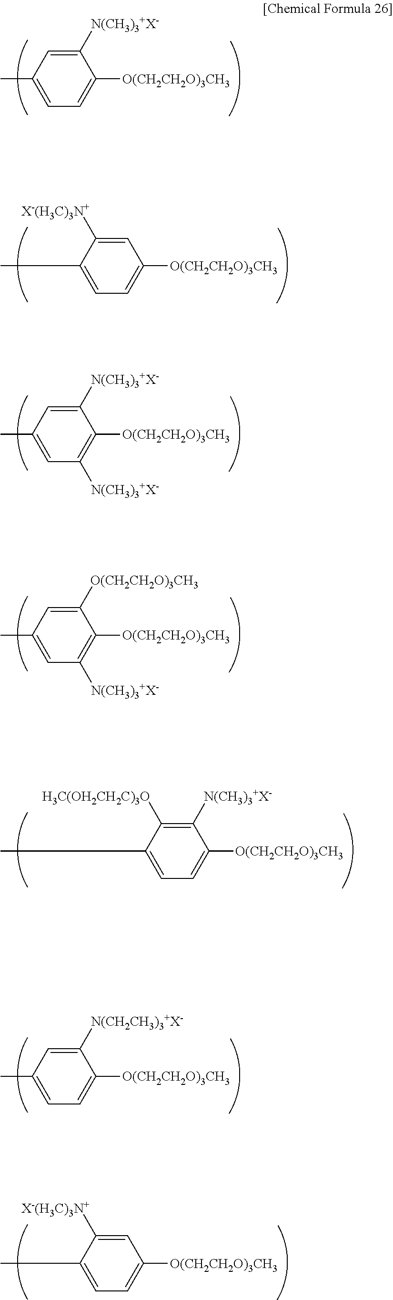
C1([N(CH3)3+X-])=CC(C)=CC=C1[O(CH2CH2O)3CH3].C1=C([X-(H3C)3N+])C(C)=CC=C1[O(CH2CH2O)3CH3].C1([N(CH3)3+X-])=CC(C)=CC([N(CH3)3+X-])=C1[O(CH2CH2O)3CH3].C1([O(CH2CH2O)3CH3])=CC(C)=CC([N(CH3)3+X-])=C1[O(CH2CH2O)3CH3].C1([N(CH3)3+X-])=C([H3C(OH2CH2C)3O])C(C)=CC=C1[O(CH2CH2O)3CH3].C1([N(CH2CH3)3+X-])=CC(C)=CC=C1[O(CH2CH2O)3CH3].C1=C([X-(H3C)3N+])C(C)=CC=C1[O(CH2CH2O)3CH3]
